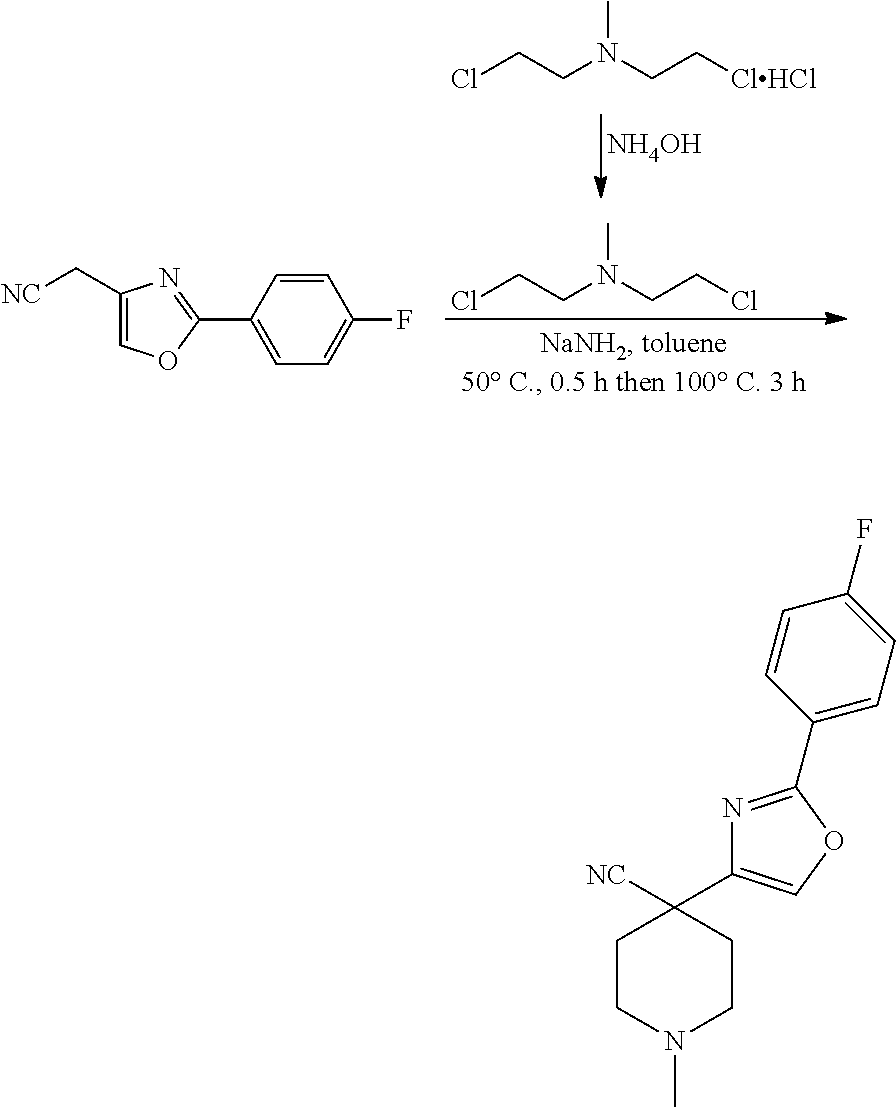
[NH4OH].ClCCN(CC[ClHCl])C.ClCCN(CCCl)C.C1(C2=CC=C(F)C=C2)=NC(C[NC])=CO1.C1(C2=COC(C3=CC=C(F)C=C3)=N2)([NC])CCN(C)CC1
